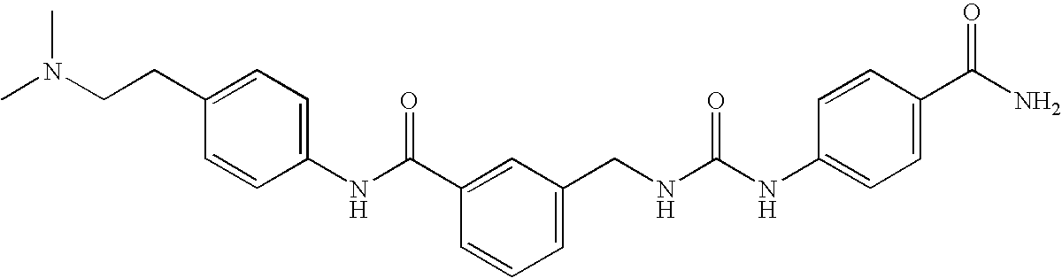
C1(NC(C2=CC(CNC(=O)NC3=CC=C(C(N)=O)C=C3)=CC=C2)=O)=CC=C(CCN(C)C)C=C1
